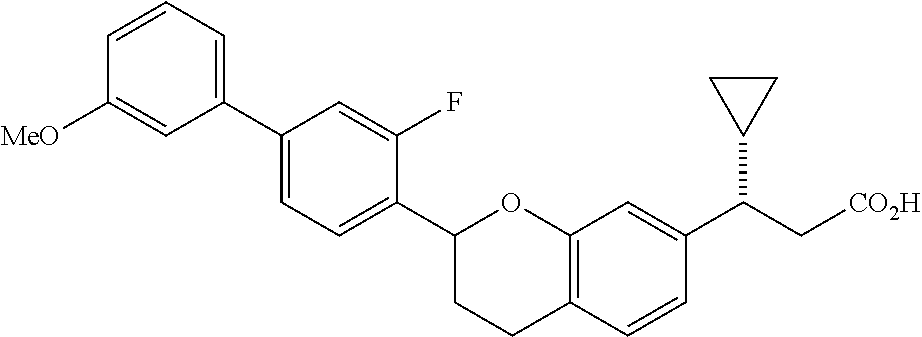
C1(C2=CC=C(C3CCC4=C(O3)C=C(C(C[CO2H])C3CC3)C=C4)C(F)=C2)=CC=CC([MeO])=C1
